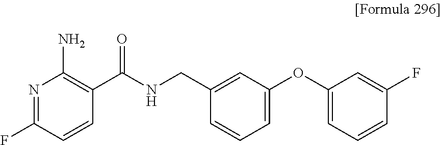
N1=C(F)C=CC(C(NCC2=CC(OC3=CC=CC(F)=C3)=CC=C2)=O)=C1N
